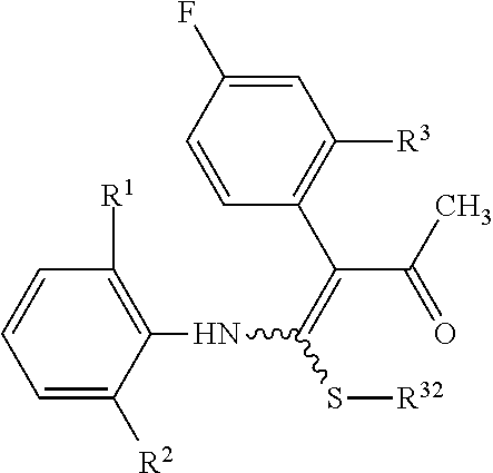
C1=C(F)C=CC(C(C(=O)C)=C(NC2=C([R1])C=CC=C2[R2])S[R32])=C1[R3]
